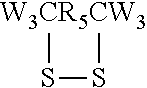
[W3CR5CW3]1SS1
